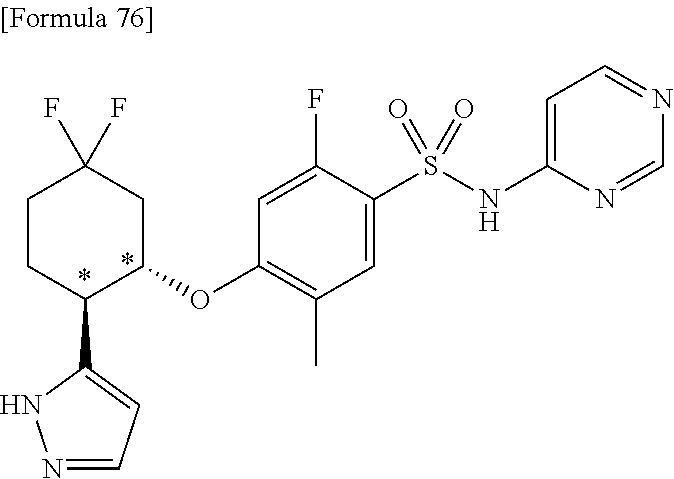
N1=CC=C(C2C(OC3=C(C)C=C(S(NC4=CC=NC=N4)(=O)=O)C(F)=C3)CC(F)(F)CC2)N1
